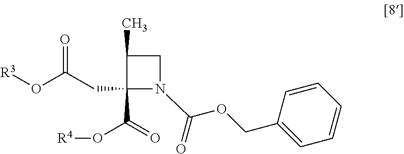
C1(C)C(C(O[R4])=O)(CC(O[R3])=O)N(C(=O)OCC2=CC=CC=C2)C1
